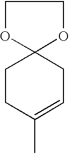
O1CCOC12CCC(C)=CC2
